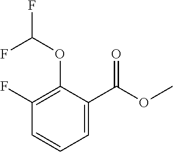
C1=CC=C(C(OC)=O)C(OC(F)F)=C1F
